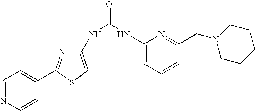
C1=NC=CC(C2=NC(NC(NC3=CC=CC(CN4CCCCC4)=N3)=O)=CS2)=C1
